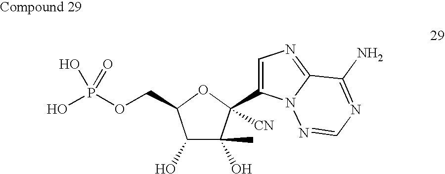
C1(O)C(O)(C)C(C2=CN=C3N2N=CN=C3N)([CN])OC1COP(O)(O)=O
